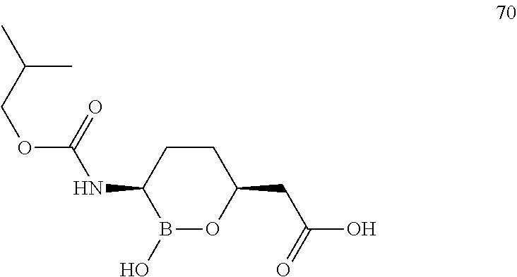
C1C(NC(OCC(C)C)=O)B(O)OC(CC(=O)O)C1
